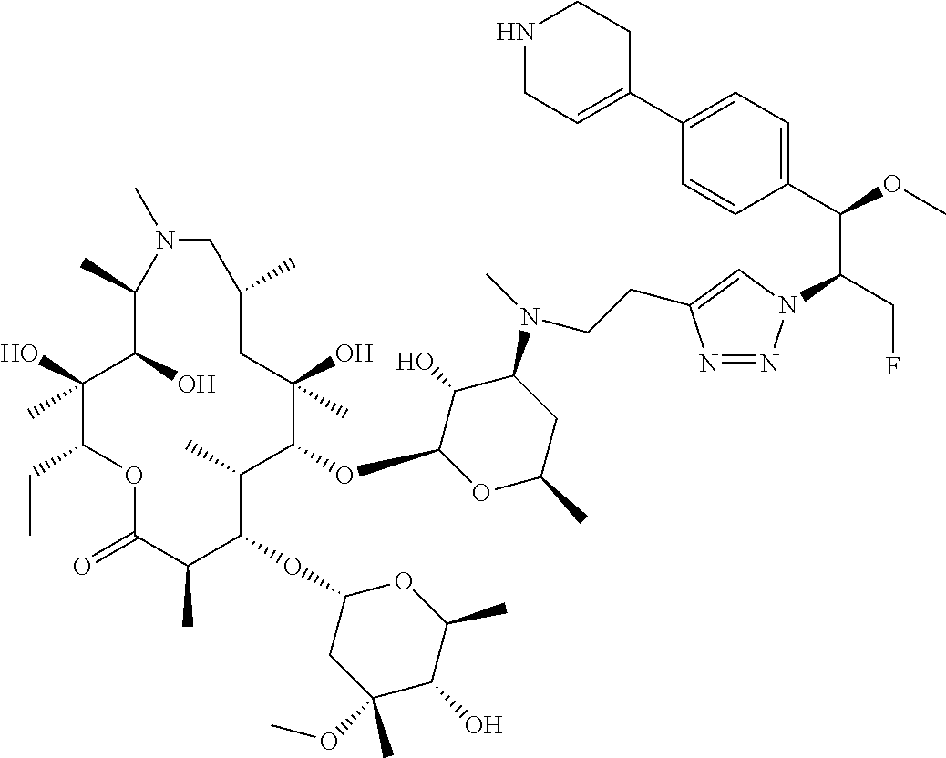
C1(O)(C)C(CC)OC(=O)C(C)C(OC2CC(OC)(C)C(O)C(C)O2)C(C)C(OC2OC(C)CC(N(C)CCC3=CN(C(CF)C(C4=CC=C(C5=CCNCC5)C=C4)OC)N=N3)C2O)C(O)(C)CC(C)CN(C)C(C)C1O
